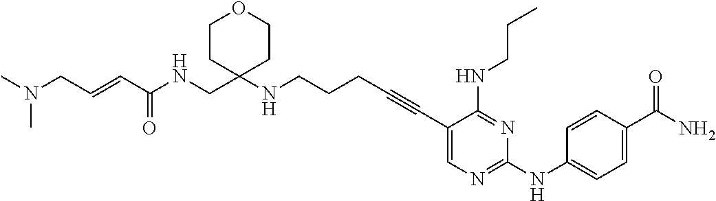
C(CC#CC1=CN=C(NC2=CC=C(C(N)=O)C=C2)N=C1NCCC)CNC1(CNC(C=CCN(C)C)=O)CCOCC1
